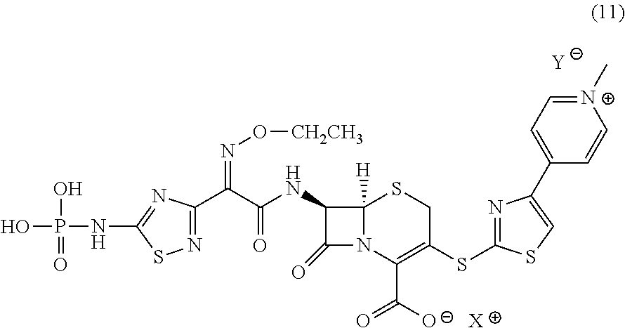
OP(NC1=NC(C(C(NC2C(=O)N3C2([H])SCC(SC2=NC(C4=CC=[N+](C)C=C4)=CS2)=C3C(=O)[O-])=O)=NO[CH2CH3])=NS1)(O)=O.[Y].[X]
